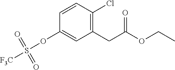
O(C1=CC(CC(OCC)=O)=C(Cl)C=C1)S(=O)([F3C])=O
